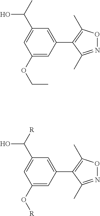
C1(OCC)=CC(C2=C(C)ON=C2C)=CC(C(O)C)=C1.C1(O[R])=CC(C2=C(C)ON=C2C)=CC(C(O)[R])=C1
